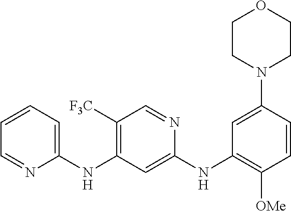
C1=CC=NC(NC2=C([F3C])C=NC(NC3=C([OMe])C=CC(N4CCOCC4)=C3)=C2)=C1
